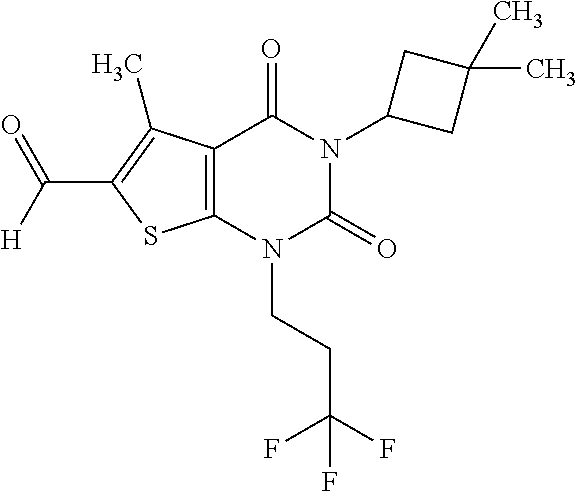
C12=C(N(CCC(F)(F)F)C(=O)N(C3CC(C)(C)C3)C1=O)SC(C([H])=O)=C2C
